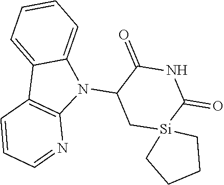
N1(C2C[Si]3(C(=O)NC2=O)CCCC3)C2=CC=CC=C2C2=C1N=CC=C2
